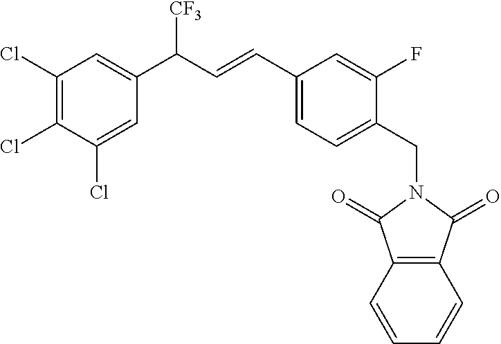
C12=C(C(=O)N(CC3=CC=C(C=CC(C4=CC(Cl)=C(Cl)C(Cl)=C4)[CF3])C=C3F)C1=O)C=CC=C2
